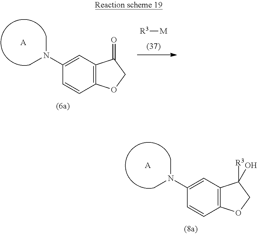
[R3][M].C1=CC2=C(C=C1N(C)C)C(=O)CO2.[A].C1=CC2=C(C=C1N(C)C)C([R3])(O)CO2.[A]
